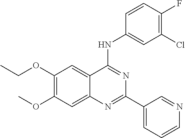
C1(OCC)=C(OC)C=C2C(=C1)C(NC1=CC(Cl)=C(F)C=C1)=NC(C1=CC=CN=C1)=N2
